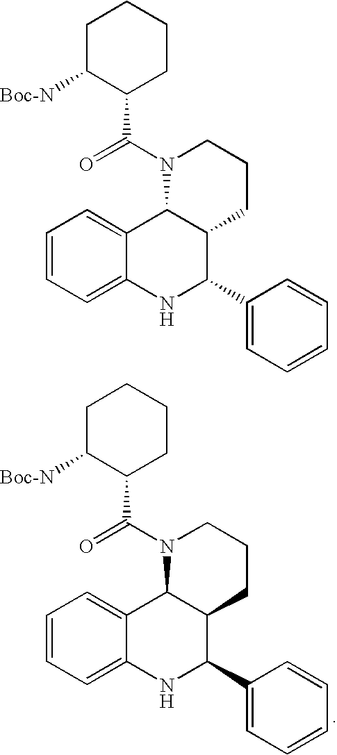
C1=CC=C2C(=C1)C1C(C(C3=CC=CC=C3)N2)CCCN1C(=O)C1CCCCC1[Boc-N].C1=CC=C2C(=C1)C1C(C(C3=CC=CC=C3)N2)CCCN1C(=O)C1CCCCC1[Boc-N]
